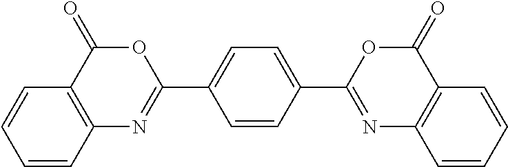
C1=C(C2=NC3=C(C(=O)O2)C=CC=C3)C=CC(C2=NC3=C(C(=O)O2)C=CC=C3)=C1
